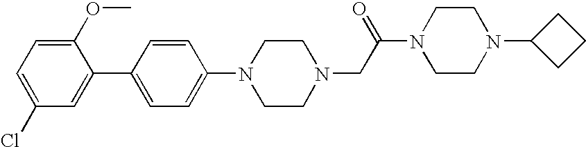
C1=CC(C2=CC(Cl)=CC=C2OC)=CC=C1N1CCN(CC(N2CCN(C3CCC3)CC2)=O)CC1
